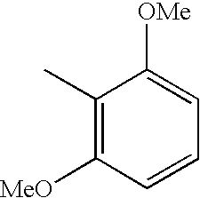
C1(C)=C([MeO])C=CC=C1[OMe]
